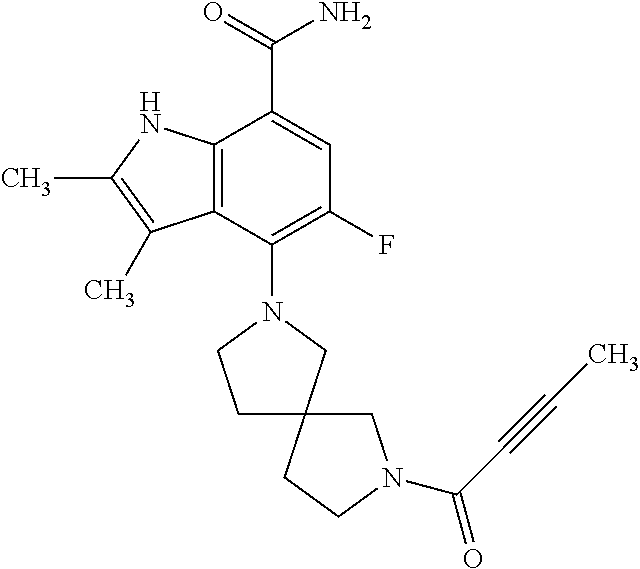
C12=C(NC(C)=C1C)C(C(=O)N)=CC(F)=C2N1CCC2(C1)CN(C(C#CC)=O)CC2
